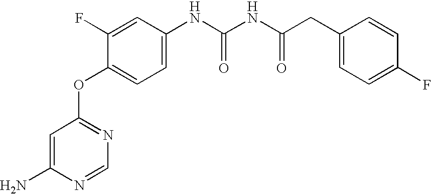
C1(F)=CC(NC(=O)NC(=O)CC2=CC=C(F)C=C2)=CC=C1OC1=NC=NC(N)=C1
